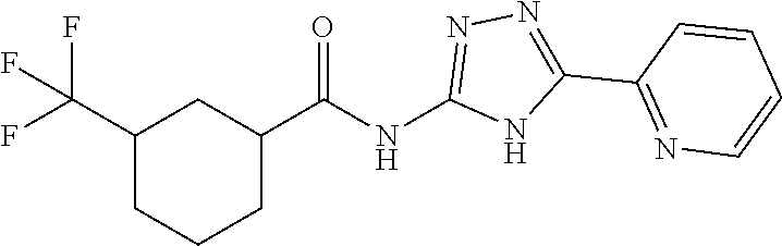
C(NC1=NN=C(C2=NC=CC=C2)N1)(=O)C1CC(C(F)(F)F)CCC1
